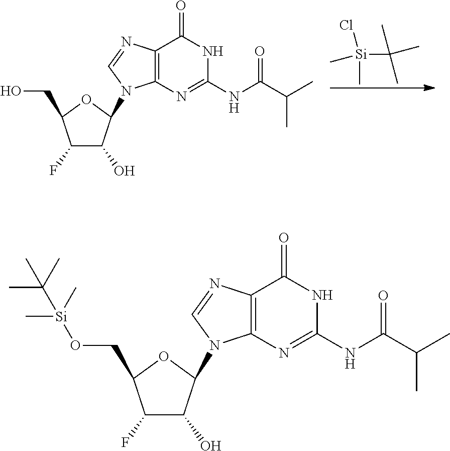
[Si](C(C)(C)C)(C)(Cl)C.C1(F)C(O)C(N2C3=C(C(=O)NC(NC(C(C)C)=O)=N3)N=C2)OC1CO.C1(F)C(O)C(N2C3=C(C(=O)NC(NC(C(C)C)=O)=N3)N=C2)OC1CO[Si](C)(C)C(C)(C)C
